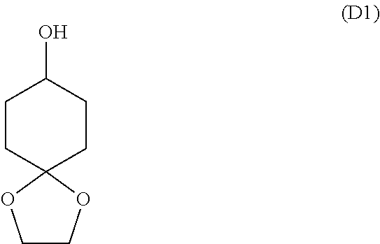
OC1CCC2(CC1)OCCO2
